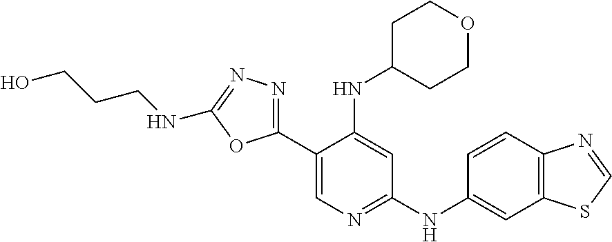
C12=C(C=CC(NC3=NC=C(C4=NN=C(NCCCO)O4)C(NC4CCOCC4)=C3)=C1)N=CS2
